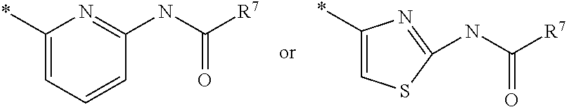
C1(*)=CC=CC(NC([R7])=O)=N1.C1(*)=CSC(NC([R7])=O)=N1
